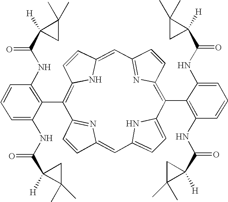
C1=CC2=CC3=CC=C(N3)C(C3=C(NC(C4([H])C(C)(C)C4)=O)C=CC=C3NC(C3([H])CC3(C)C)=O)=C3C=CC(=N3)C=C3C=CC(=C(C4=C(NC(C5([H])CC5(C)C)=O)C=CC=C4NC(C4([H])C(C)(C)C4)=O)C1=N2)N3
